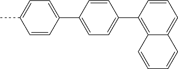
C1(C2=CC=C(C3=C4C(=CC=C3)C=CC=C4)C=C2)=CC=C(C)C=C1
